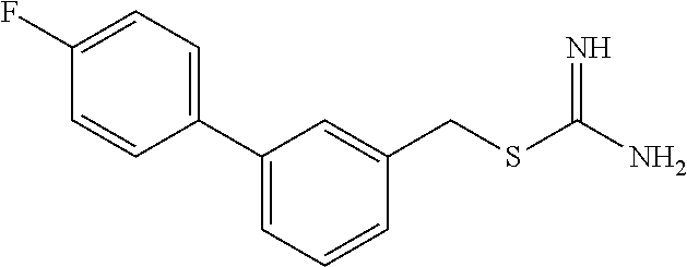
C1(C2=CC=C(F)C=C2)=CC=CC(CSC(N)=N)=C1
